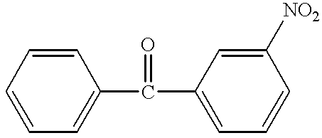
C1=CC=CC(C(C2=CC=CC([NO2])=C2)=O)=C1
